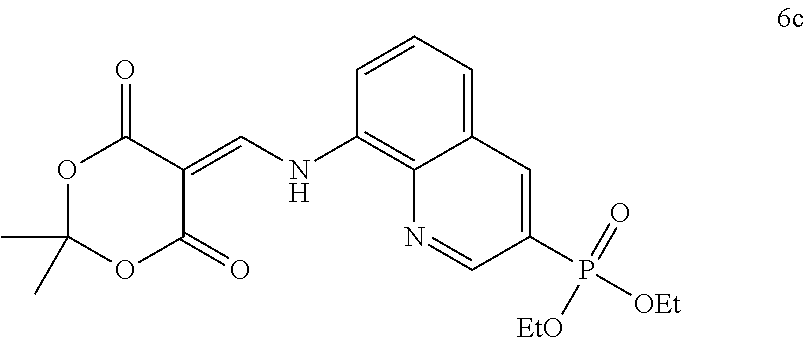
C1=CC(NC=C2C(=O)OC(C)(C)OC2=O)=C2C(=C1)C=C(P([OEt])(=O)[EtO])C=N2
